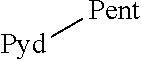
[Pyd][Pent]
